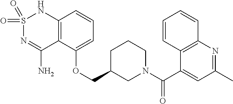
C12=C(C(OCC3CN(C(C4=CC(C)=NC5=C4C=CC=C5)=O)CCC3)=CC=C1)C(N)=NS(=O)(=O)N2
